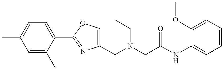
C1(CN(CC(NC2=CC=CC=C2OC)=O)CC)=COC(C2=CC=C(C)C=C2C)=N1
